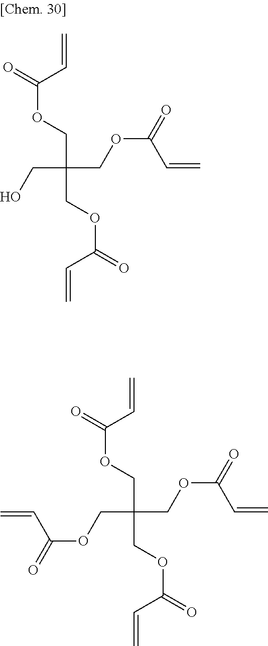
C=CC(=O)OCC(CO)(COC(C=C)=O)COC(=O)C=C.C=CC(=O)OCC(COC(C=C)=O)(COC(C=C)=O)COC(=O)C=C
